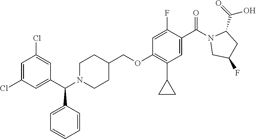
C1=C(Cl)C=C(C(N2CCC(COC3=C(C4CC4)C=C(C(=O)N4CC(F)CC4C(O)=O)C(F)=C3)CC2)C2=CC=CC=C2)C=C1Cl
